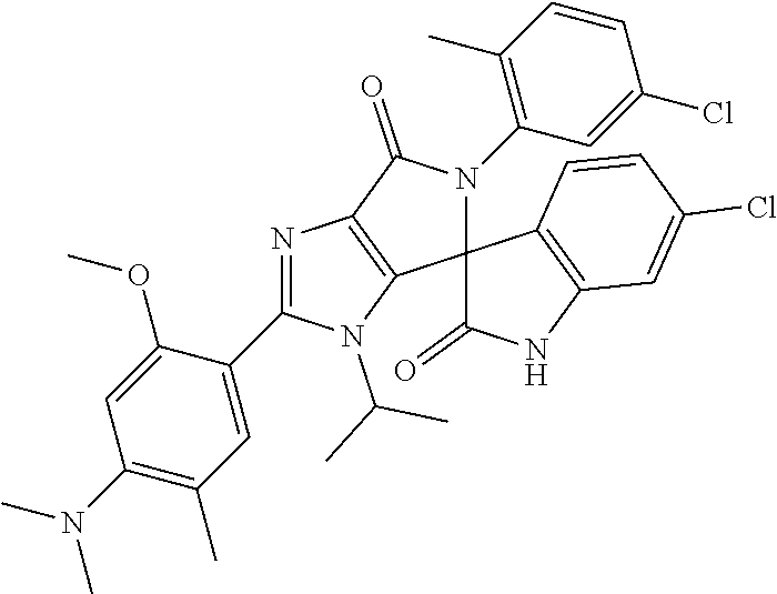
N1=C(C2=CC(C)=C(N(C)C)C=C2OC)N(C(C)C)C2=C1C(=O)N(C1=C(C)C=CC(Cl)=C1)C21C(=O)NC2=C1C=CC(Cl)=C2
